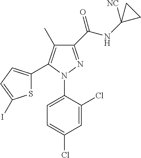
C1(C(NC2([NC])CC2)=O)=NN(C2=CC=C(Cl)C=C2Cl)C(C2=CC=C(I)S2)=C1C
